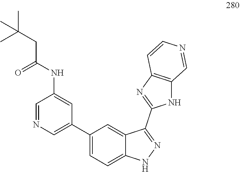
C(C(NC1=CC(C2=CC=C3C(=C2)C(C2=NC4=C(N2)C=NC=C4)=NN3)=CN=C1)=O)C(C)(C)C
